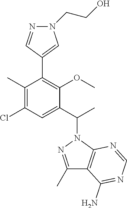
C1(C2=C(OC)C(C(C)N3N=C(C)C4=C3N=CN=C4N)=CC(Cl)=C2C)=CN(CCO)N=C1
